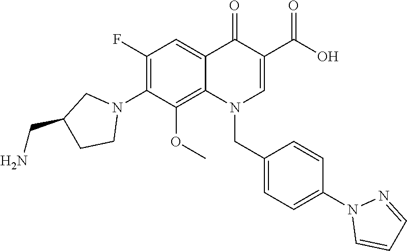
C1(F)=C(N2CC(CN)CC2)C(OC)=C2C(=C1)C(=O)C(C(O)=O)=CN2CC1=CC=C(N2C=CC=N2)C=C1
